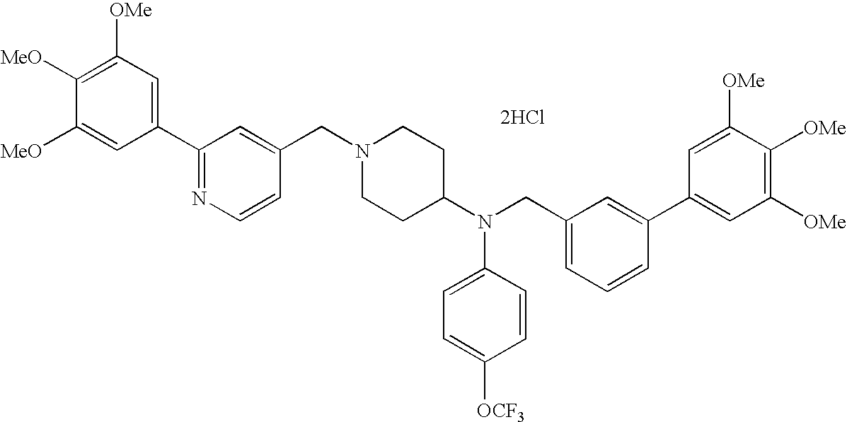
C1=C([MeO])C([MeO])=C([OMe])C=C1C1=NC=CC(CN2CCC(N(CC3=CC=CC(C4=CC([OMe])=C([OMe])C([OMe])=C4)=C3)C3=CC=C([OCF3])C=C3)CC2)=C1.[2HCl]
